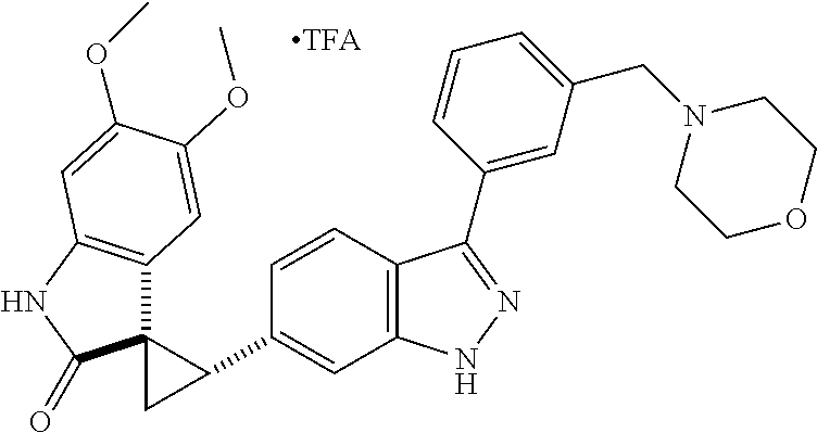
C1=CC2=C(C=C1C1C3(C1)C1=C(NC3=O)C=C(OC)C(OC)=C1)NN=C2C1=CC(CN2CCOCC2)=CC=C1
